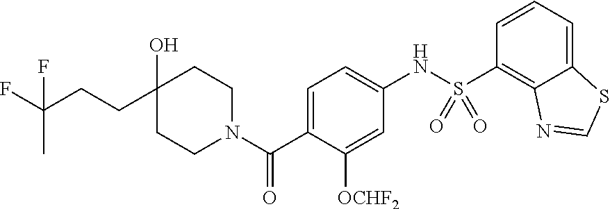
C1(O)(CCC(F)(C)F)CCN(C(C2=CC=C(NS(C3=C4C(=CC=C3)SC=N4)(=O)=O)C=C2[OCHF2])=O)CC1
